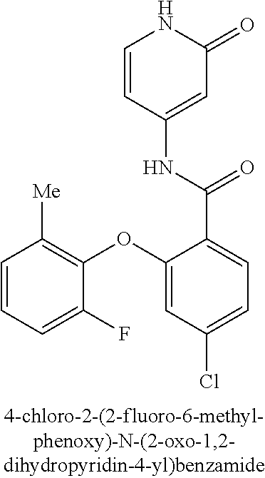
C1=CC(NC(C2=CC=C(Cl)C=C2OC2=C([Me])C=CC=C2F)=O)=CC(=O)N1
